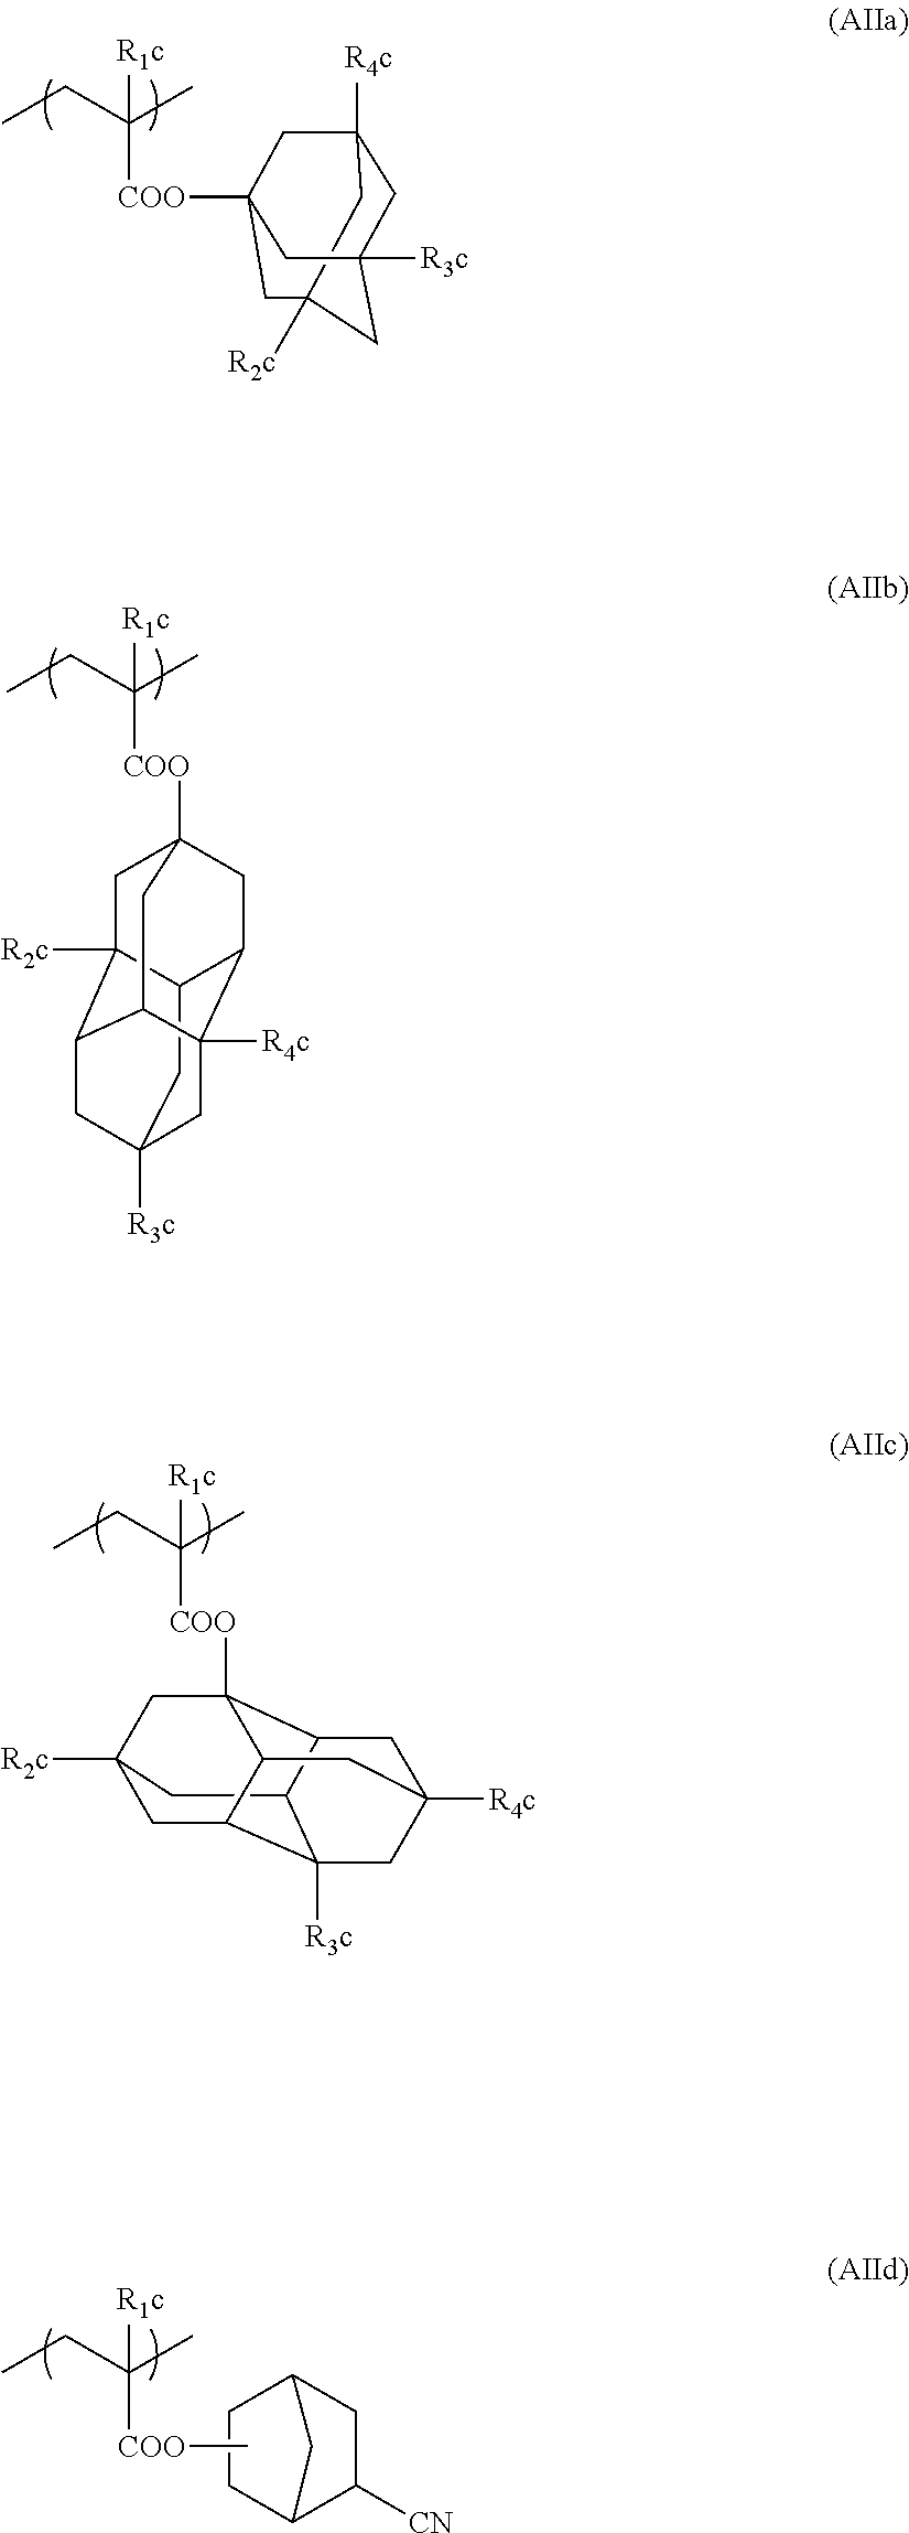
[COO](C(C)([R1c])CC)C.C1CC2C([CN])CC1C2.C1C2C3([R3c])C4CC1([R2c])CC1([COO]C(C)([R1c])CC)C2CC([R4c])(C3)CC41.C12([R2c])CC3([R4c])CC([R3c])(C1)CC([COO]C(C)([R1c])CC)(C3)C2.[COO](C(C)([R1c])CC)C12CC3([R2c])C4CC5([R3c])CC([R4c])(C(C1)C3C5)C4C2
